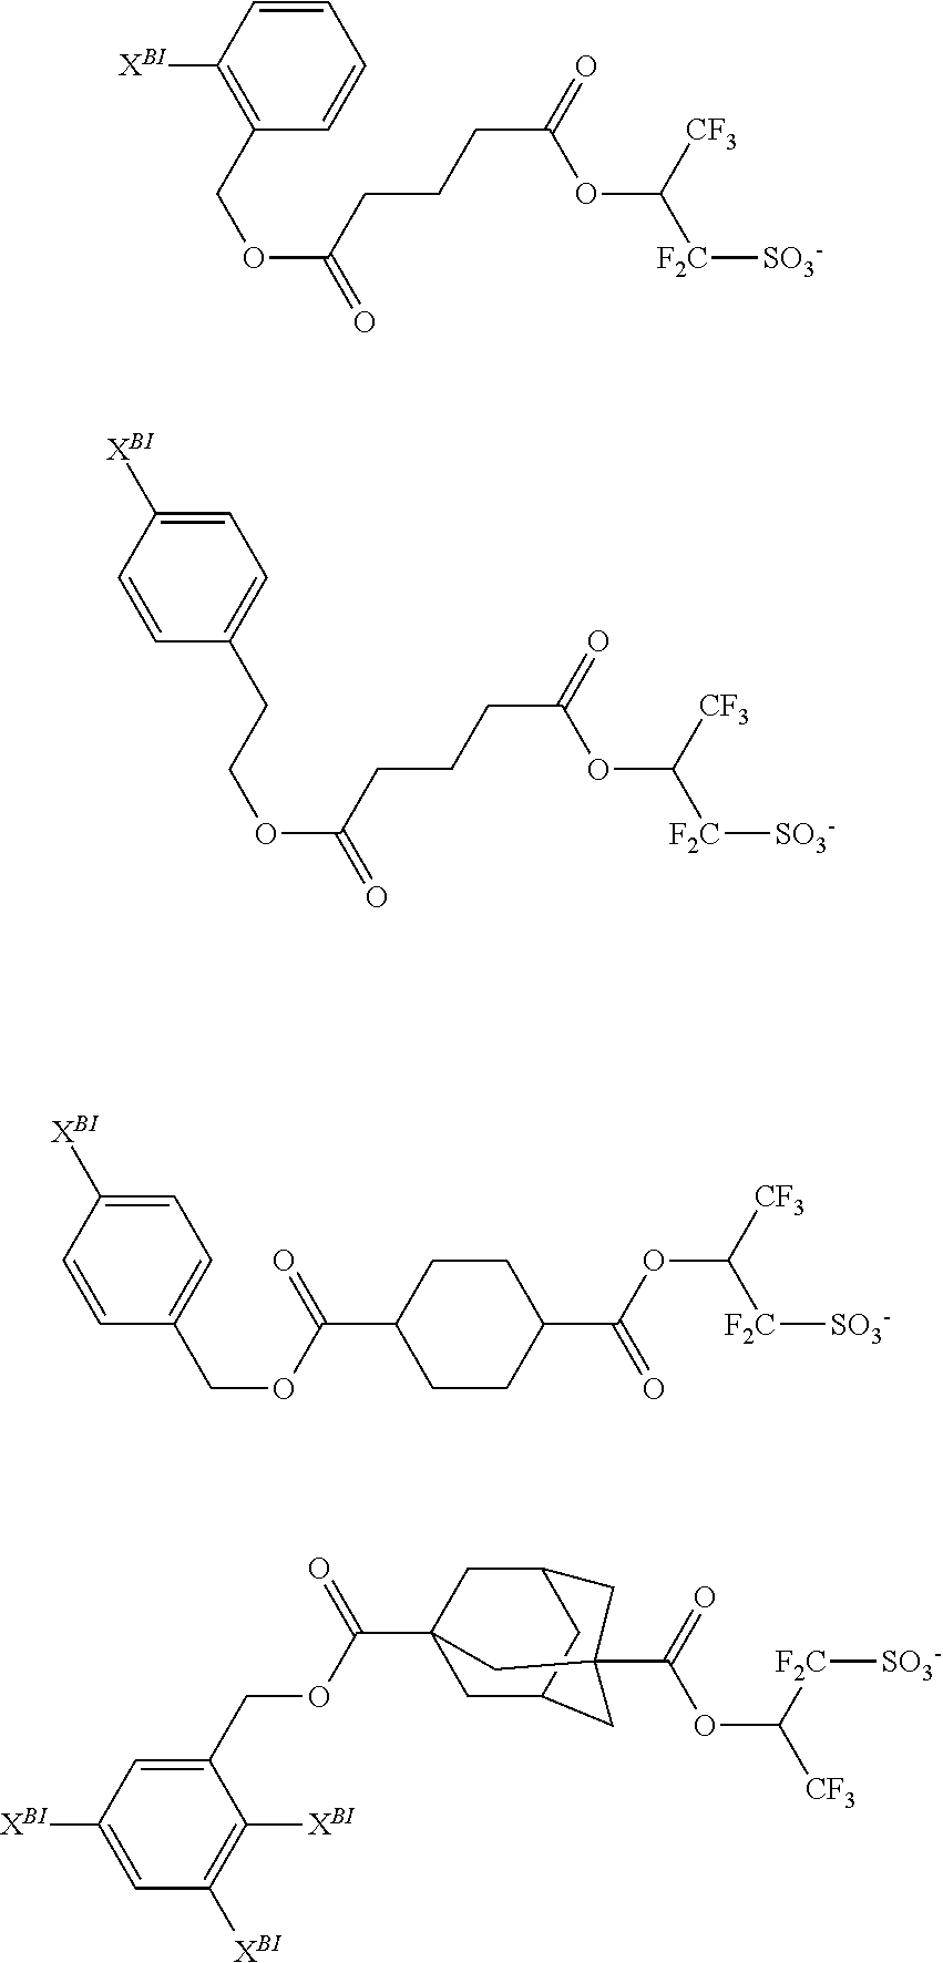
C1=CC([XBI])=C(COC(CCCC(=O)OC([F2C][SO3-])[CF3])=O)C=C1.C(COC(CCCC(=O)OC([F2C][SO3-])[CF3])=O)C1=CC=C([XBI])C=C1.C1=C([XBI])C=CC(COC(C2CCC(C(OC([CF3])[F2C][SO3-])=O)CC2)=O)=C1.C1(COC(C23CC4CC(C2)CC(C(=O)OC([F2C][SO3-])[CF3])(C4)C3)=O)=CC([XBI])=CC([XBI])=C1[XBI]
